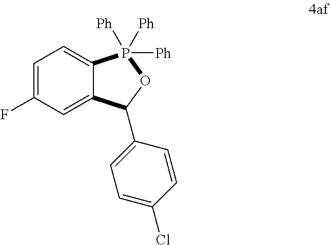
C1=C2C(=CC(F)=C1)C(C1=CC=C(Cl)C=C1)OP2([Ph])([Ph])[Ph]
